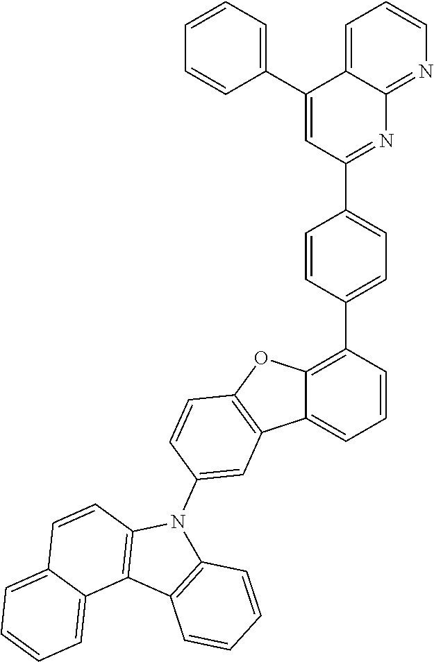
C1(C2=CC=C(C3=NC4=NC=CC=C4C(C4=CC=CC=C4)=C3)C=C2)=C2C(=CC=C1)C1=C(O2)C=CC(N2C3=C(C4=C2C=CC=C4)C2=CC=CC=C2C=C3)=C1
